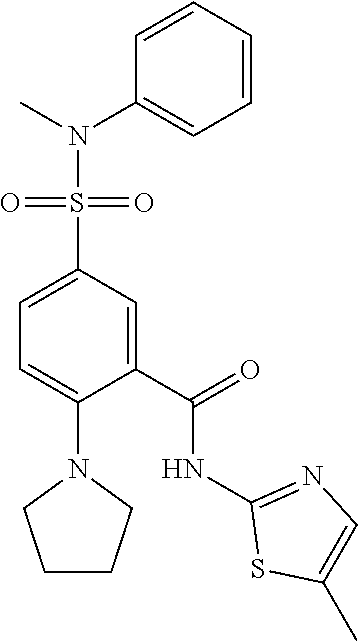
C1=C(S(N(C)C2=CC=CC=C2)(=O)=O)C=C(C(=O)NC2=NC=C(C)S2)C(N2CCCC2)=C1
